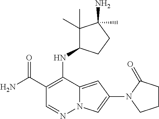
O=C(C1=C(NC2C(C)(C)C(N)(C)CC2)C2=CC(N3CCCC3=O)=CN2N=C1)N
